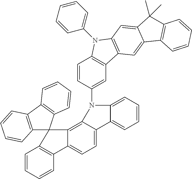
C1=CC=CC2=C1C1(C3=C4C(=CC=C23)C2=CC=CC=C2N4C2=CC3=C(C=C2)N(C2=CC=CC=C2)C2=C3C=C3C(=C2)C(C)(C)C2=C3C=CC=C2)C2=C(C3=C1C=CC=C3)C=CC=C2
